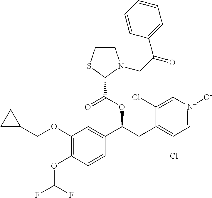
C1(OCC2CC2)=C(OC(F)F)C=CC(C(CC2=C(Cl)C=[N+]([O-])C=C2Cl)OC(C2N(CC(=O)C3=CC=CC=C3)CCS2)=O)=C1
